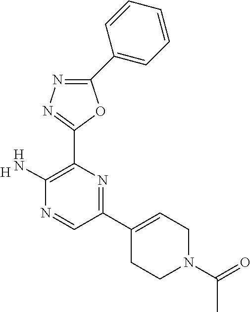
[H].C1(C2=C(N)N=CC(C3=CCN(C(=O)C)CC3)=N2)=NN=C(C2=CC=CC=C2)O1
